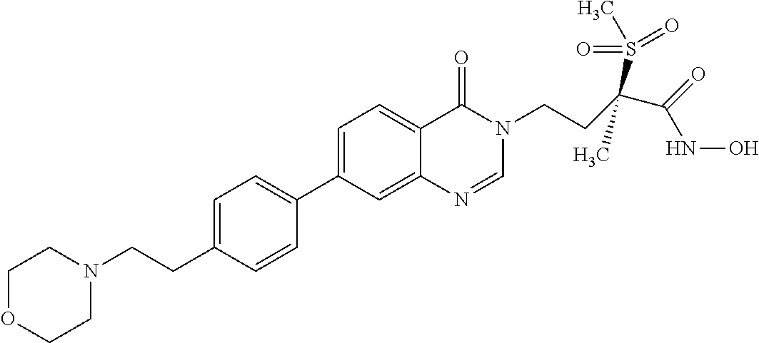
C1=C(CCN2CCOCC2)C=CC(C2=CC=C3C(=C2)N=CN(CCC(C(=O)NO)(S(=O)(=O)C)C)C3=O)=C1
